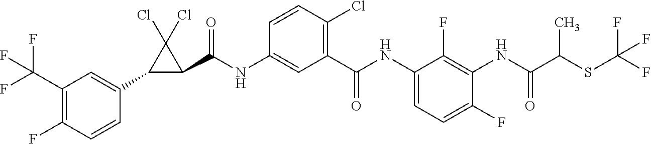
C1(C2=CC(C(F)(F)F)=C(F)C=C2)C(C(NC2=CC(C(NC3=CC=C(F)C(NC(C(SC(F)(F)F)C)=O)=C3F)=O)=C(Cl)C=C2)=O)C1(Cl)Cl
